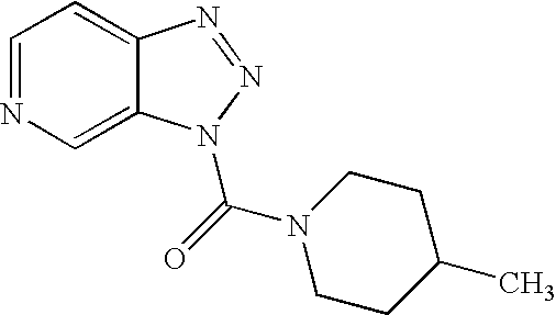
N1=CC=C2C(=C1)N(C(=O)N1CCC(C)CC1)N=N2
